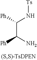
N(C(C(N)[Ph])[Ph])[Ts]
